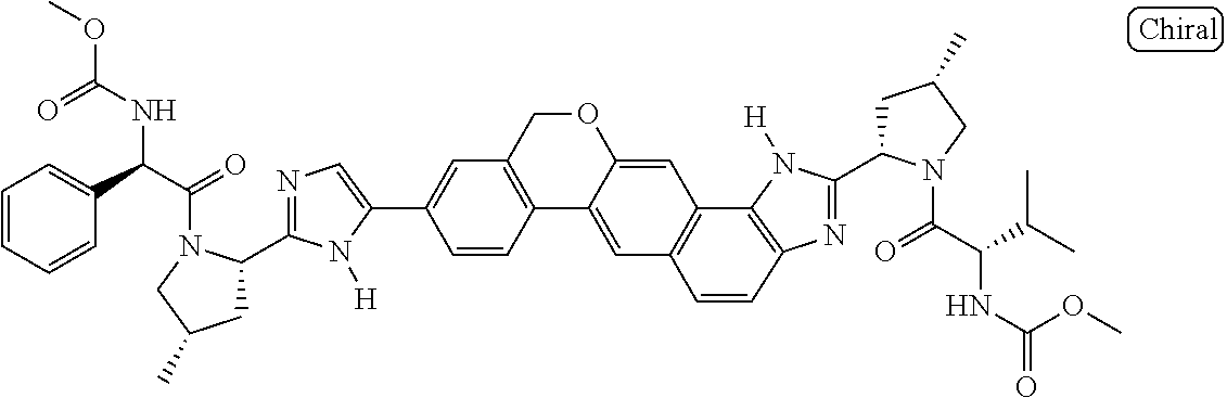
C1=C(C2=CC3=C(C4=CC5=C(C6=C(N=C(C7CC(C)CN7C(=O)C(C(C)C)NC(OC)=O)N6[H])C=C5)C=C4OC3)C=C2)N([H])C(C2CC(C)CN2C(=O)C(C2=CC=CC=C2)NC(=O)OC)=N1
